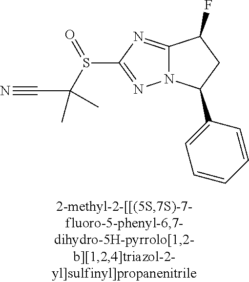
C12=NC(S(C(C#N)(C)C)=O)=NN1C(C1=CC=CC=C1)CC2F
